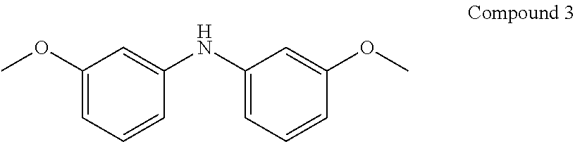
C1(NC2=CC(OC)=CC=C2)=CC=CC(OC)=C1
